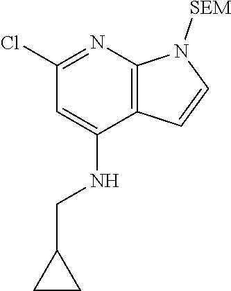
C1(Cl)=NC2=C(C(NCC3CC3)=C1)C=CN2[SEM]
